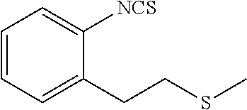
C1([NCS])=CC=CC=C1CCSC
